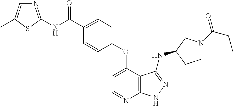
C1=C(C(NC2=NC=C(C)S2)=O)C=CC(OC2=CC=NC3=C2C(NC2CN(C(CC)=O)CC2)=NN3)=C1
